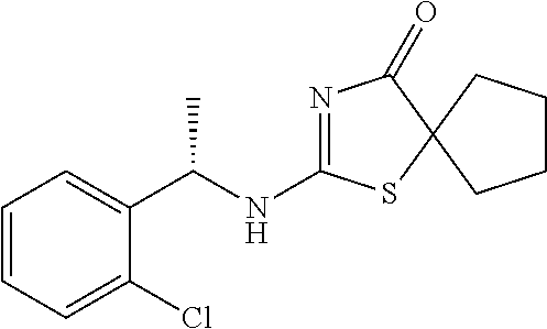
C1=CC=C(Cl)C(C(NC2=NC(=O)C3(S2)CCCC3)C)=C1
